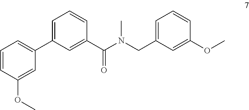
C1(C2=CC=CC(C(N(C)CC3=CC=CC(OC)=C3)=O)=C2)=CC=CC(OC)=C1
